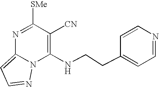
C1(NCCC2=CC=NC=C2)=C([CN])C([SMe])=NC2=CC=NN12
